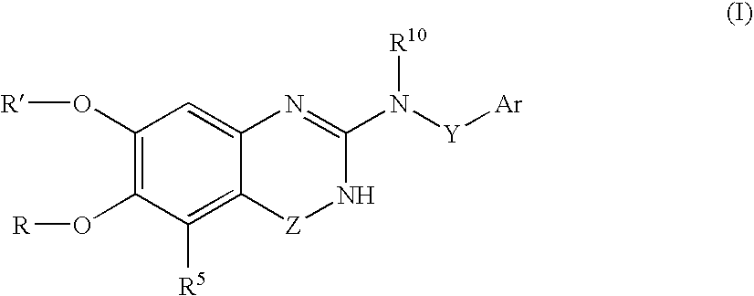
C1(O[R])=C(O[R])C([R5])=C2C(=C1)N=C(N([Y][Ar])[R10])N[Z]2
